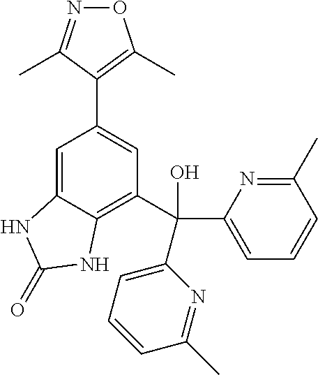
O1N=C(C)C(C2=CC(C(C3=CC=CC(C)=N3)(O)C3=CC=CC(C)=N3)=C3C(=C2)NC(=O)N3)=C1C
